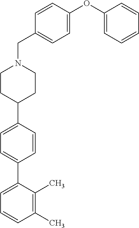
C1(C)=C(C)C(C2=CC=C(C3CCN(CC4=CC=C(OC5=CC=CC=C5)C=C4)CC3)C=C2)=CC=C1
